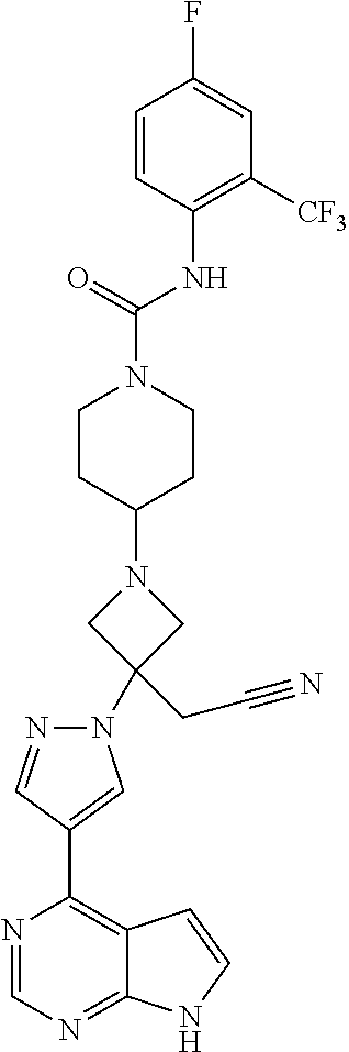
C1(C2=C3C(=NC=N2)NC=C3)=CN(C2(CC#N)CN(C3CCN(C(=O)NC4=C([CF3])C=C(F)C=C4)CC3)C2)N=C1
